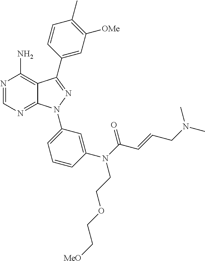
N1=CN=C2C(=C1N)C(C1=CC([OMe])=C(C)C=C1)=NN2C1=CC=CC(N(C(C=CCN(C)C)=O)CCOCC[MeO])=C1
